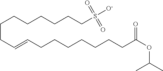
C(CC=CCCCCCCCC(OC(C)C)=O)CCCCCCS([O-])(=O)=O
